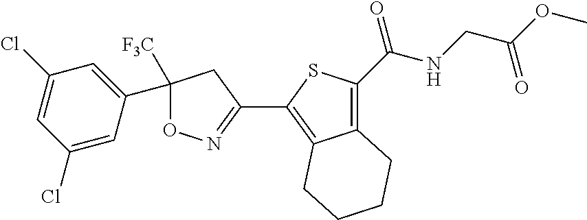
C12=C(C(=O)NCC(OC)=O)SC(C3=NOC([F3C])(C4=CC(Cl)=CC(Cl)=C4)C3)=C1CCCC2
